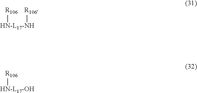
[HN-L17-NH]([R106])[R106].[HN-L17-OH][R106]
